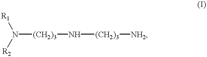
N([(CH2)3]N[(CH2)3][NH2])([R1])[R2]
